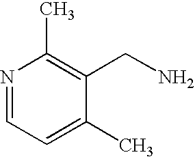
N1=CC=C(C)C(CN)=C1C
